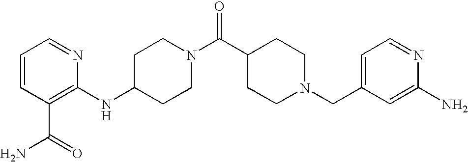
C1(NC2=C(C(=O)N)C=CC=N2)CCN(C(C2CCN(CC3=CC=NC(N)=C3)CC2)=O)CC1
